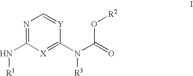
N1=C(N[R1])[X]=C(N(C(=O)O[R2])[R3])[Y]=C1
